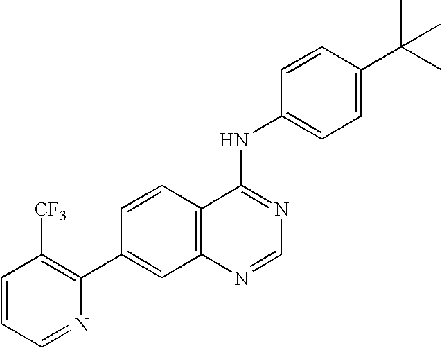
C1=CC2=C(C=C1C1=C([CF3])C=CC=N1)N=CN=C2NC1=CC=C(C(C)(C)C)C=C1
